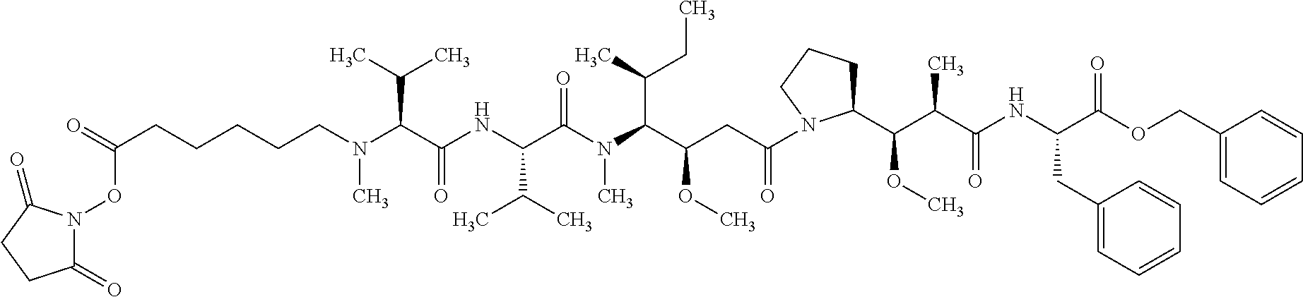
CN(CCCCCC(=O)ON1C(=O)CCC1=O)C(C(NC(C(N(C(C(CC(=O)N1C(C(OC)C(C)C(=O)NC(CC2=CC=CC=C2)C(OCC2=CC=CC=C2)=O)CCC1)OC)C(C)CC)C)=O)C(C)C)=O)C(C)C
